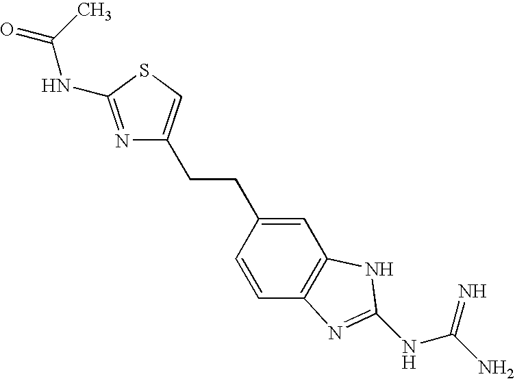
N1=C(NC(=O)C)SC=C1CCC1=CC2=C(C=C1)N=C(NC(N)=N)N2
